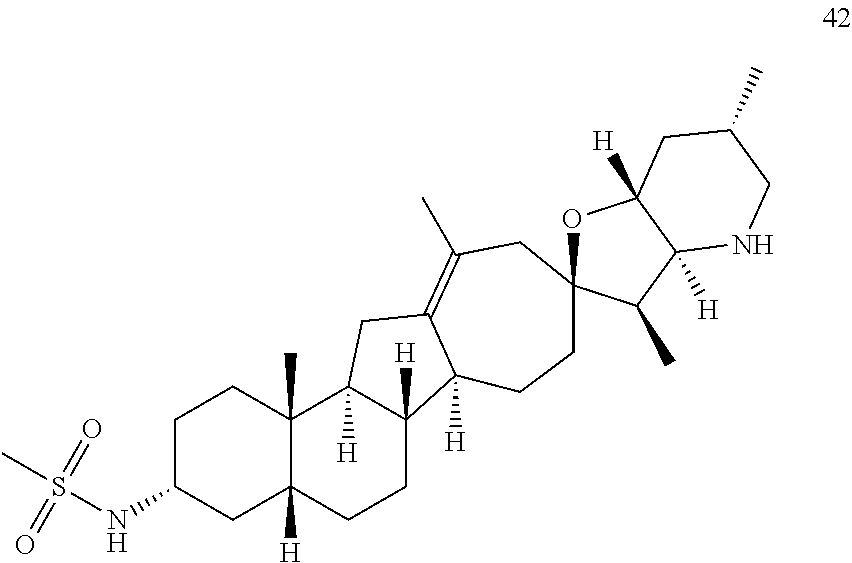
C1C(NS(=O)(C)=O)CC2([H])C(C)(C1)C1([H])C([H])(CC2)C2([H])C(=C(C)CC3(CC2)OC2([H])C([H])(C3C)NCC(C)C2)C1
